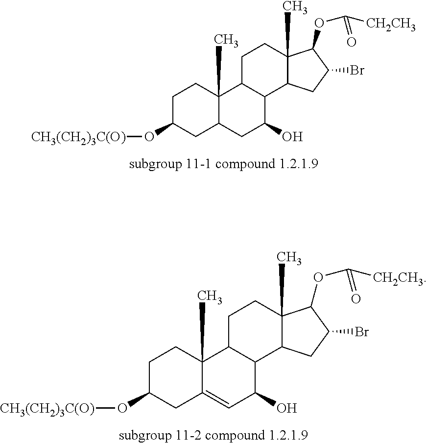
C1C(O[CH3(CH2)3C(O)])CC2C(C)(C1)C1C(C(O)C2)C2C(C)(CC1)C(OC([CH2CH3])=O)C(Br)C2.C1C(O[CH3(CH2)3C(O)])CC2=CC(O)C3C(C2(C)C1)CCC1(C)C3CC(Br)C1OC([CH2CH3])=O
